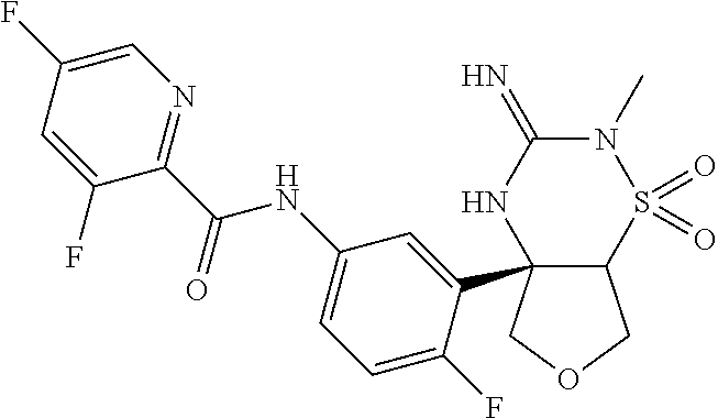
C12(C3=CC(NC(C4=NC=C(F)C=C4F)=O)=CC=C3F)C(S(=O)(=O)N(C)C(=N)N1)COC2
